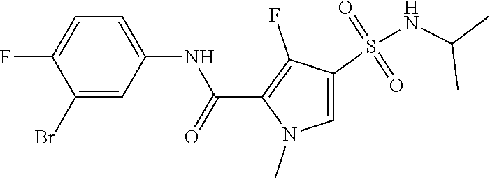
C1(Br)=CC(NC(C2=C(F)C(S(NC(C)C)(=O)=O)=CN2C)=O)=CC=C1F
